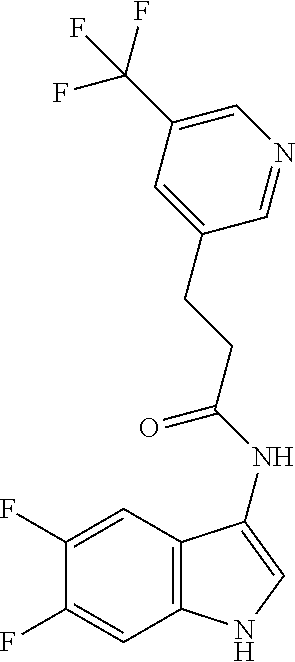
C1(F)=CC2=C(C=C1F)NC=C2NC(=O)CCC1=CC(C(F)(F)F)=CN=C1
